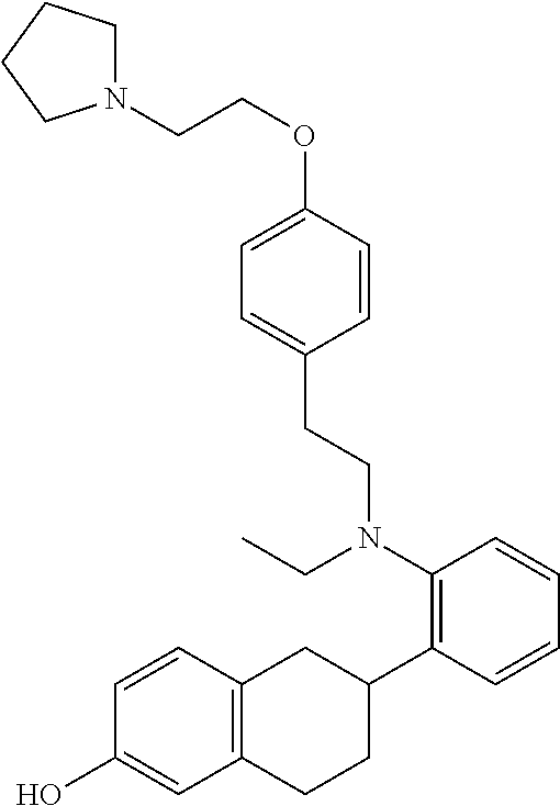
C1=C(OCCN2CCCC2)C=CC(CCN(C2=C(C3CC4=C(CC3)C=C(O)C=C4)C=CC=C2)CC)=C1
